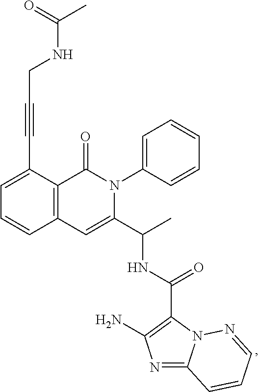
C12=C(C(C#CCNC(C)=O)=CC=C1)C(=O)N(C1=CC=CC=C1)C(C(C)NC(C1=C(N)N=C3N1N=CC=C3)=O)=C2
